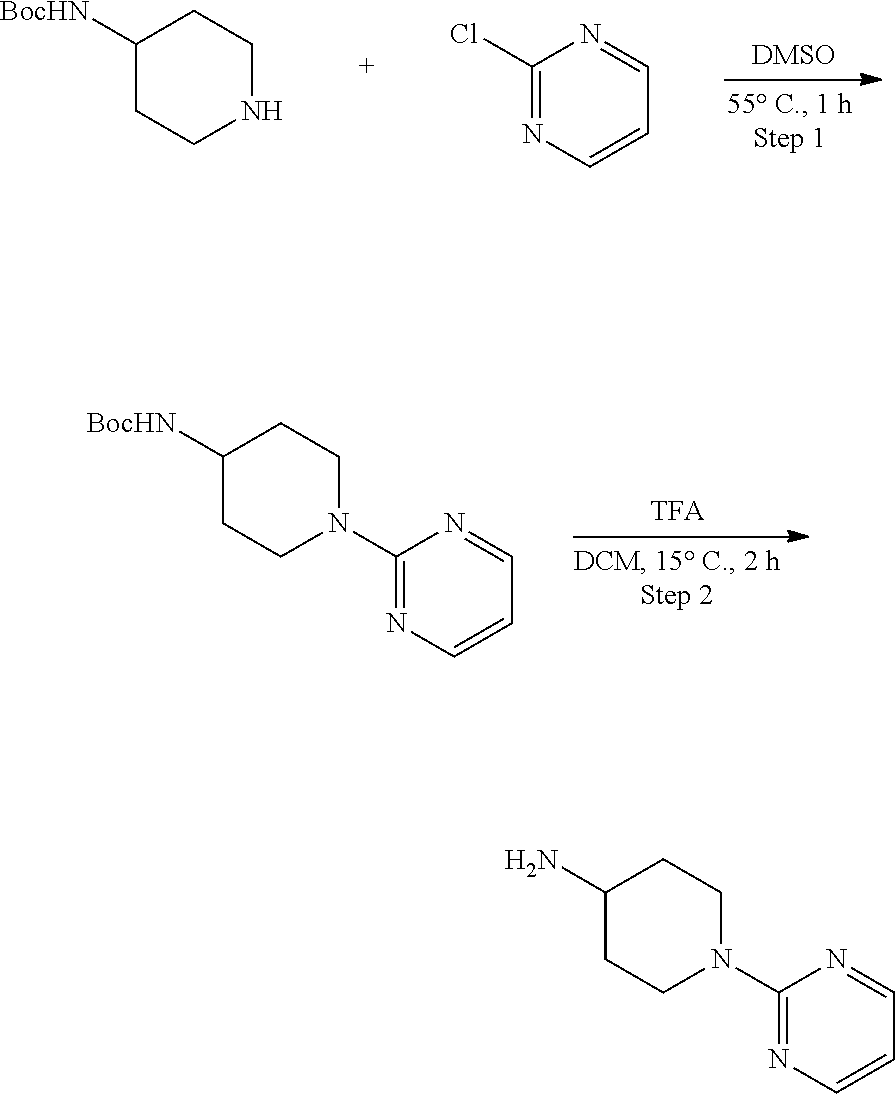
C1([BocHN])CCNCC1.C1(Cl)=NC=CC=N1.C1([BocHN])CCN(C2=NC=CC=N2)CC1.C1(N)CCN(C2=NC=CC=N2)CC1
